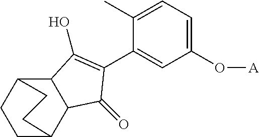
C1CC2C3C(C1CC2)C(O)=C(C1=CC(O[A])=CC=C1C)C3=O
